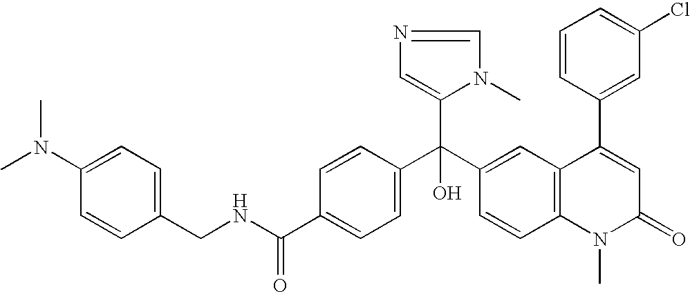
C1=C(C(NCC2=CC=C(N(C)C)C=C2)=O)C=CC(C(C2=CC3=C(C=C2)N(C)C(=O)C=C3C2=CC(Cl)=CC=C2)(C2=CN=CN2C)O)=C1
